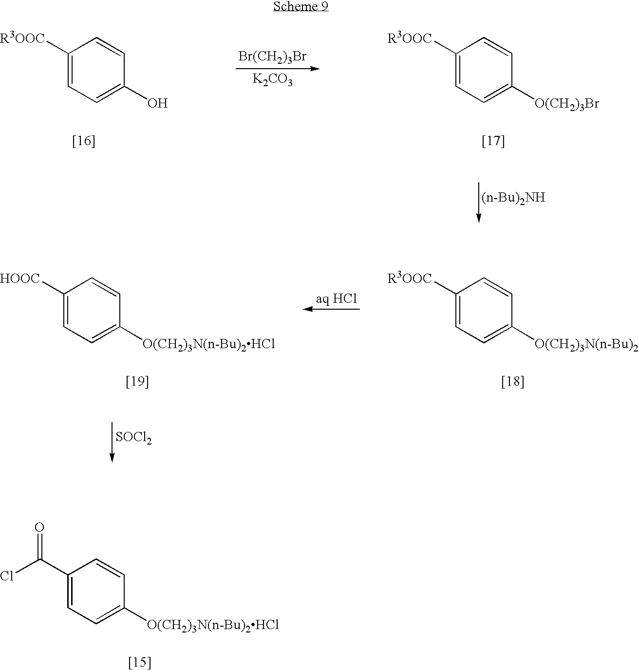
C1([R3OOC])=CC=C(O)C=C1.[Br(CH2)3Br].[K2CO3].C1([R3OOC])=CC=C([O(CH2)3Br])C=C1.[(n-Bu)2NH].C1([HOOC])=CC=C([O(CH2)3N(n-Bu)2HCl])C=C1.C1([R3OOC])=CC=C([O(CH2)3N(n-Bu)2])C=C1.[SOCl2].C1(C(Cl)=O)=CC=C([O(CH2)3N(n-Bu)2HCl])C=C1
